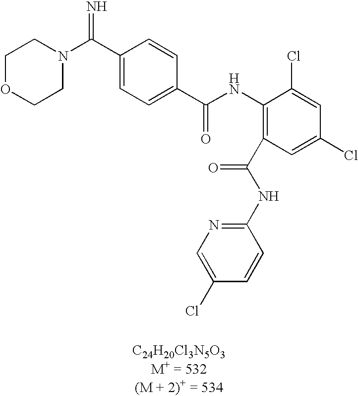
C(=N)(C1=CC=C(C(=O)NC2=C(C(NC3=NC=C(Cl)C=C3)=O)C=C(Cl)C=C2Cl)C=C1)N1CCOCC1
